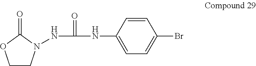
C1CN(NC(=O)NC2=CC=C(Br)C=C2)C(=O)O1
